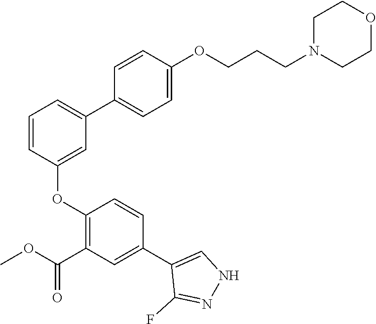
C1=CC(OC2=C(C(OC)=O)C=C(C3=CNN=C3F)C=C2)=CC(C2=CC=C(OCCCN3CCOCC3)C=C2)=C1
